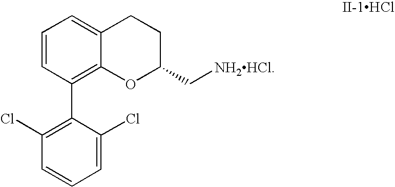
C1=CC=C2C(=C1C1=C(Cl)C=CC=C1Cl)OC(C[NH2HCl])CC2
